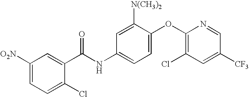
C1([O2N])=CC=C(Cl)C(C(NC2=CC=C(OC3=C(Cl)C=C([CF3])C=N3)C([N(CH3)2])=C2)=O)=C1
